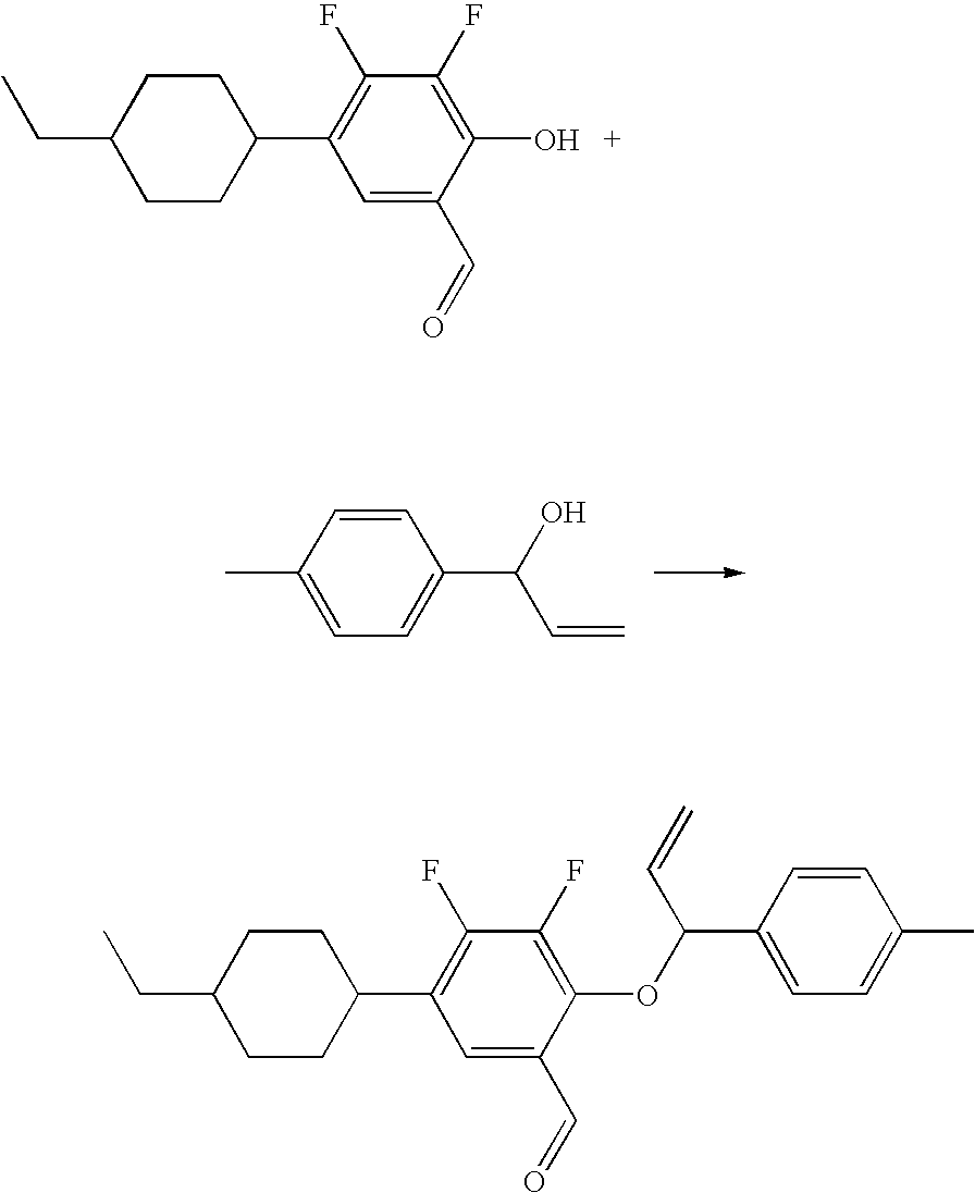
C1CC(C2=C(F)C(F)=C(O)C(C=O)=C2)CCC1CC.C1=CC(C)=CC=C1C(O)C=C.C1CC(C2=C(F)C(F)=C(OC(C3=CC=C(C)C=C3)C=C)C(C=O)=C2)CCC1CC
